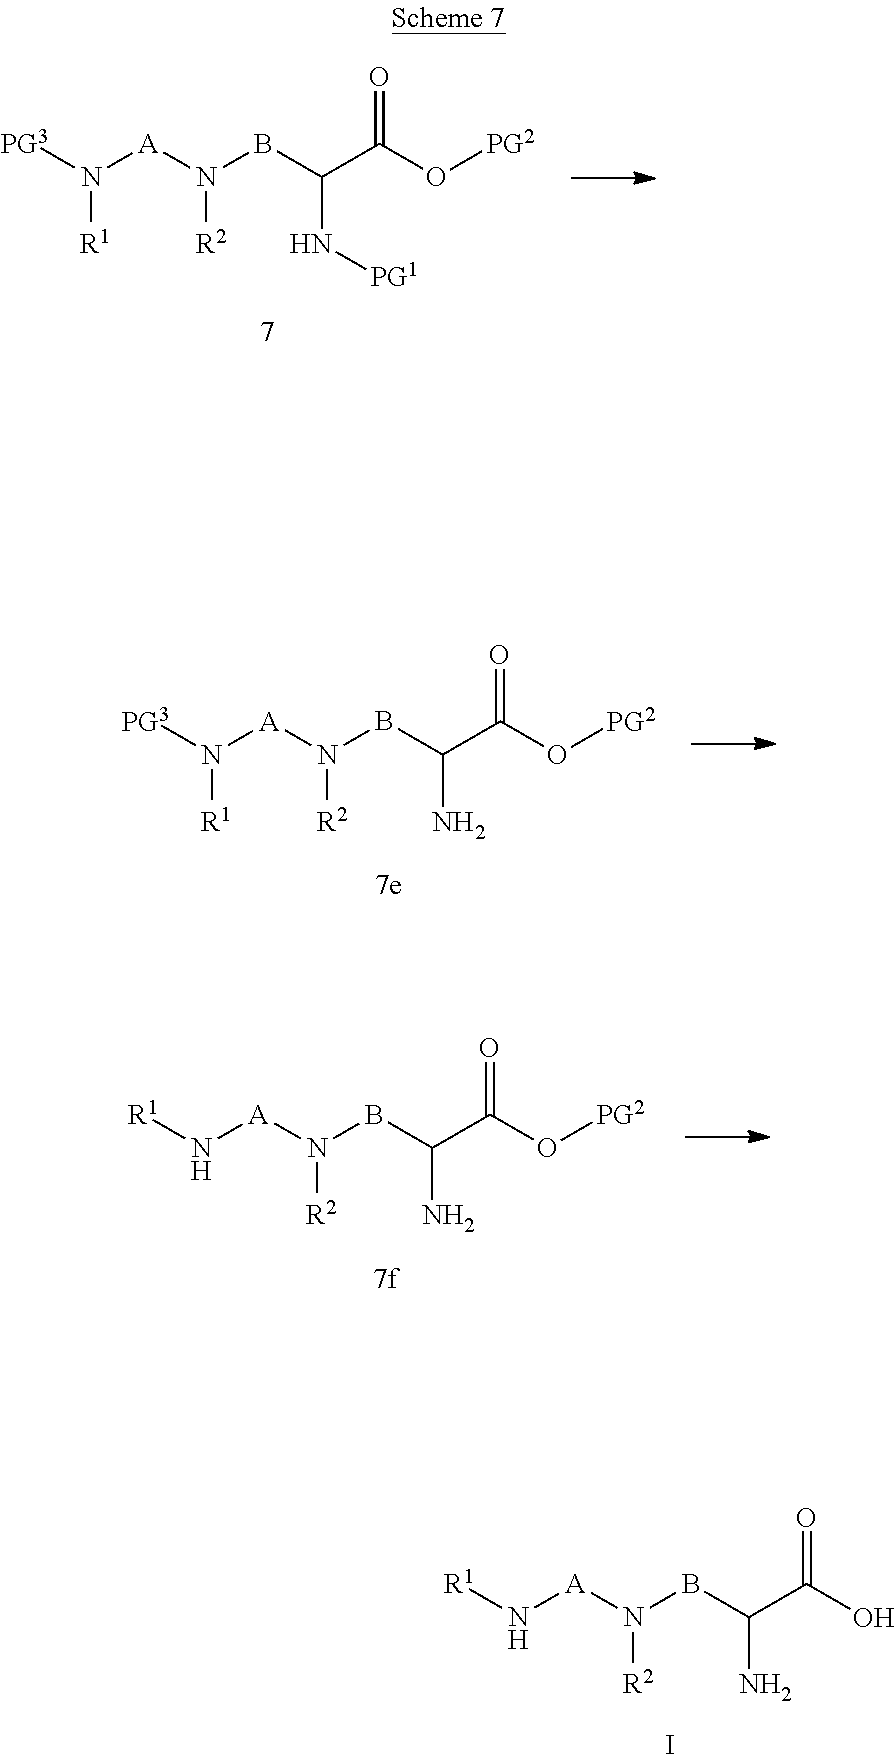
N(BC(C(O[PG2])=O)N[PG1])([A]N([PG3])[R1])[R2].N(BC(C(O[PG2])=O)N)([A]N([PG3])[R1])[R2].N(BC(C(O[PG2])=O)N)([A]N[R1])[R2].N(BC(C(O)=O)N)([A]N[R1])[R2].I
